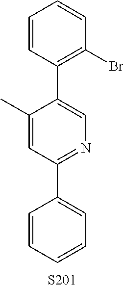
C1=CC=CC=C1C1=NC=C(C2=C(Br)C=CC=C2)C(C)=C1.[S201]
